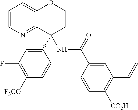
C1(C2(NC(=O)C3=CC(C=C)=C([CO2H])C=C3)C3=NC=CC=C3OCC2)=CC(F)=C([F3CO])C=C1
